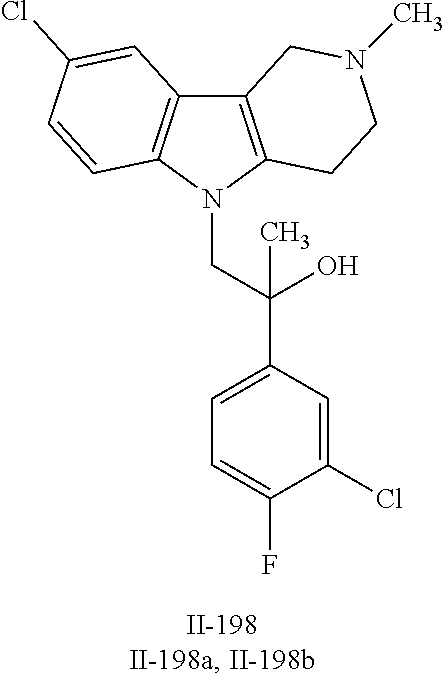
C12=C(N(CC(C3=CC=C(F)C(Cl)=C3)(O)C)C3=C1C=C(Cl)C=C3)CCN(C)C2
